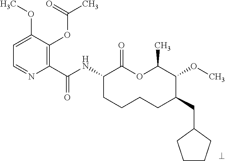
C1(C(NC2CCCCC(CC3CCCC3)C(OC)C(C)OC2=O)=O)=C(OC(C)=O)C(OC)=CC=N1
